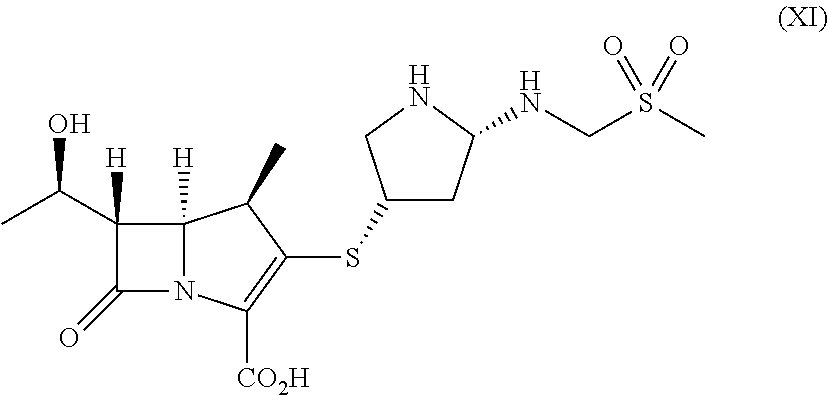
C12([H])N(C([CO2H])=C(SC3CC(NCS(C)(=O)=O)NC3)C1C)C(=O)C2([H])C(C)O
